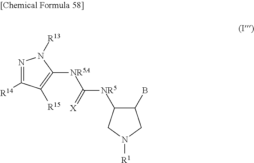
N1=C([R14])C([R15])=C([NR5A]C(=[X])[NR5]C2C(B)CN([R1])C2)N1[R13]
